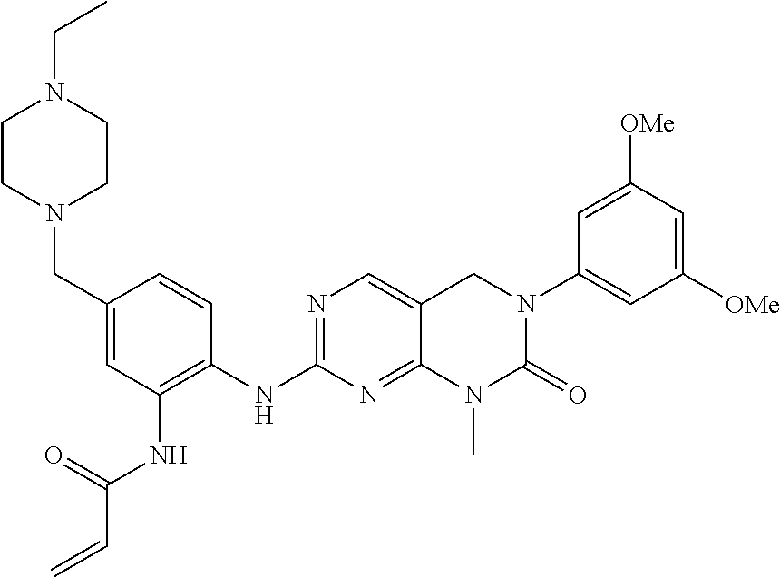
N1=C(NC2=C(NC(C=C)=O)C=C(CN3CCN(CC)CC3)C=C2)N=C2C(=C1)CN(C1=CC([OMe])=CC([OMe])=C1)C(=O)N2C
